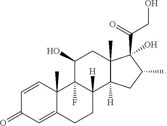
C1(=O)C=C2C(C)(C=C1)C1(F)C(O)CC3(C)C(C(=O)CO)(O)C(C)CC3([H])C1([H])CC2
